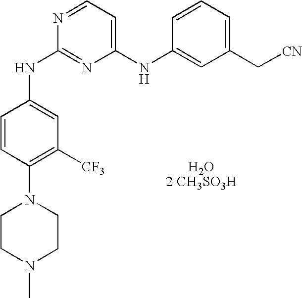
N(C1=NC(NC2=CC(C[CN])=CC=C2)=CC=N1)C1=CC([CF3])=C(N2CCN(C)CC2)C=C1.[H2O2 CH3SO3H]
